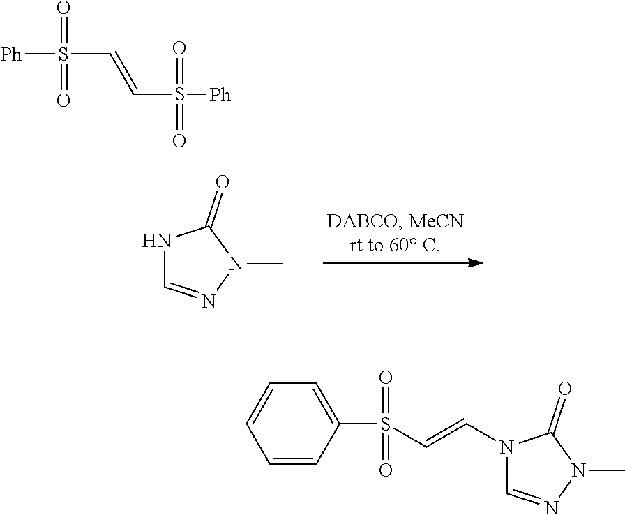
[Ph]S(=O)(=O)C=CS(=O)(=O)[Ph].N1C=NN(C)C1=O.C1=CC(S(=O)(=O)C=CN2C=NN(C)C2=O)=CC=C1
